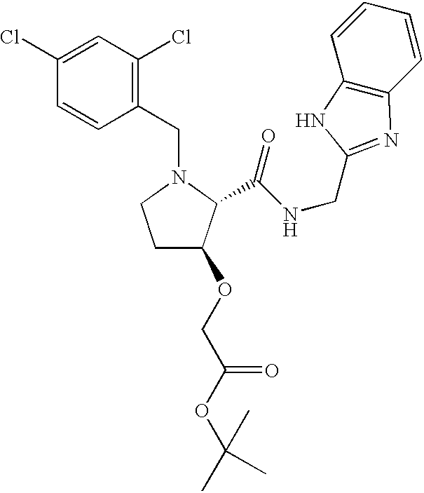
C1(CN2CCC(OCC(OC(C)(C)C)=O)C2C(NCC2=NC3=C(C=CC=C3)N2)=O)=C(Cl)C=C(Cl)C=C1
